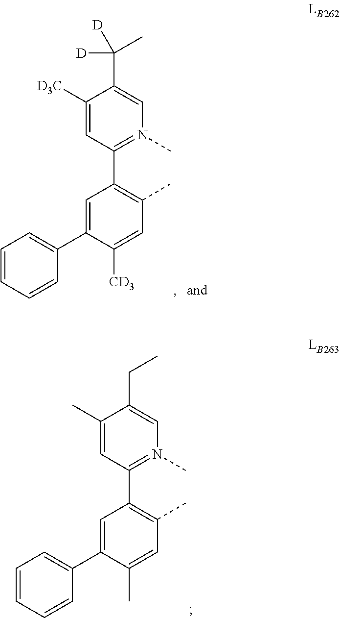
C1(C2=N(C)C=C(C(C)([D])[D])C([D3C])=C2)=C(C)C=C([CD3])C(C2=CC=CC=C2)=C1.C1(C2=N(C)C=C(CC)C(C)=C2)=C(C)C=C(C)C(C2=CC=CC=C2)=C1
